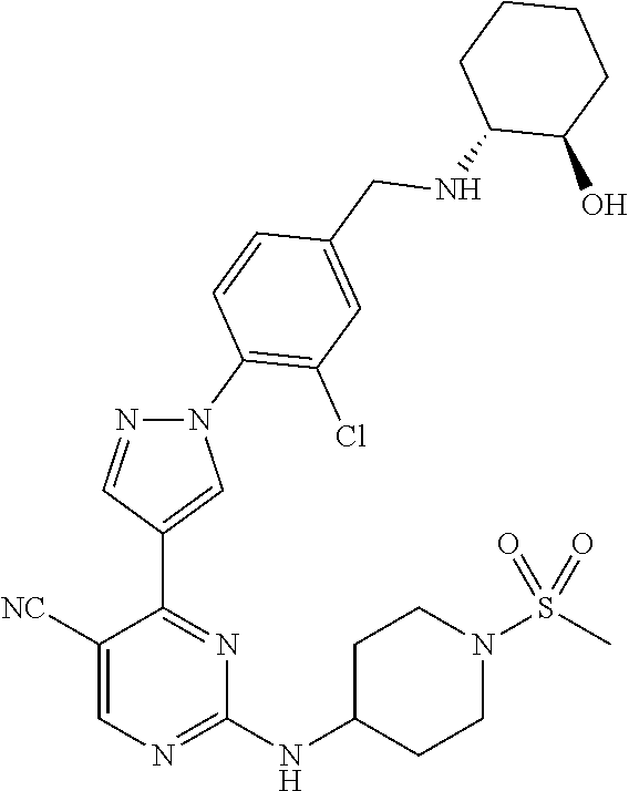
C1(NC2CCN(S(C)(=O)=O)CC2)=NC=C([NC])C(C2=CN(C3=C(Cl)C=C(CNC4C(O)CCCC4)C=C3)N=C2)=N1
